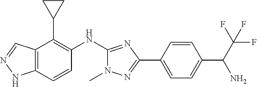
C12=C(C=CC(NC3=NC(C4=CC=C(C(C(F)(F)F)N)C=C4)=NN3C)=C1C1CC1)NN=C2
